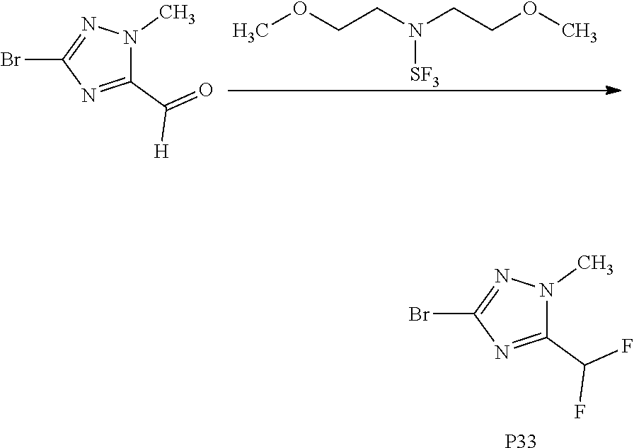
COCCN(CCOC)[SF3].C1(C([H])=O)=NC(Br)=NN1C.C1(C(F)F)=NC(Br)=NN1C.[P33]
